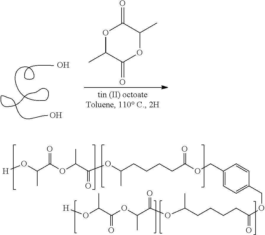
O.O.O1C(C)C(=O)OC(C)C1=O.C1(COC(CCCCC(OC(C(OC(C(O[H])C)=O)C)=O)C)=O)=CC=C(COC(=O)CCCCC(OC(C(OC(C(O[H])C)=O)C)=O)C)C=C1
